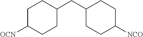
C1(CC2CCC([NCO])CC2)CCC([OCN])CC1
